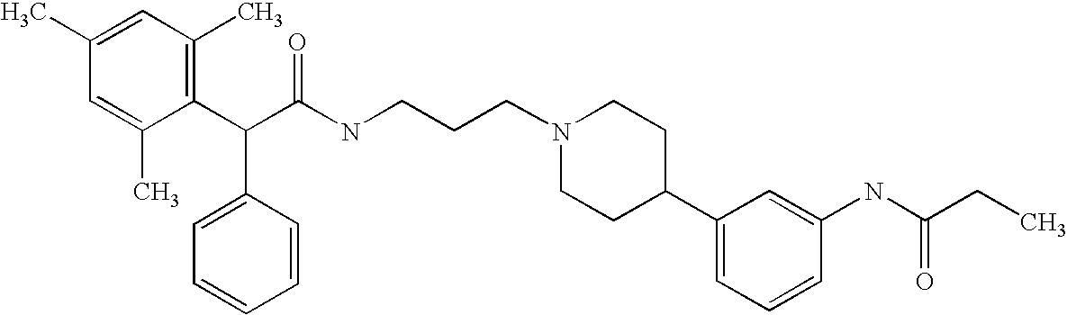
C(C(C1=C(C)C=C(C)C=C1C)C1=CC=CC=C1)(NCCCN1CCC(C2=CC=CC(NC(CC)=O)=C2)CC1)=O
